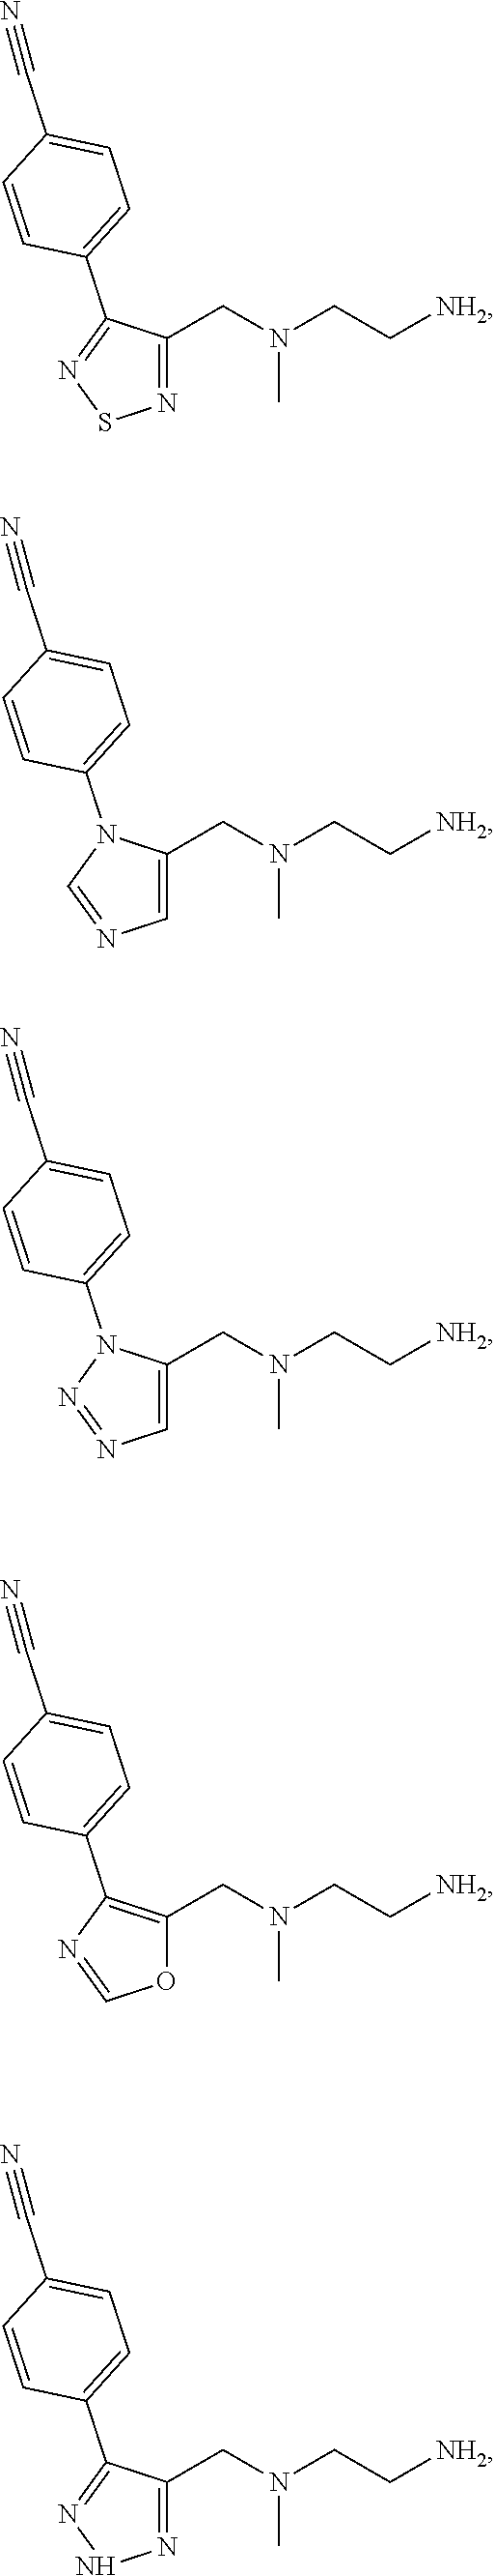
N1=C(CN(CC[NH2])C)C(C2=CC=C(C#N)C=C2)=NS1.C1=C(CN(CC[NH2])C)N(C2=CC=C(C#N)C=C2)C=N1.C1=C(CN(CC[NH2])C)N(C2=CC=C(C#N)C=C2)N=N1.O1C(CN(CC[NH2])C)=C(C2=CC=C(C#N)C=C2)N=C1.N1=C(CN(CC[NH2])C)C(C2=CC=C(C#N)C=C2)=NN1
